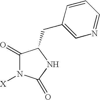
C1(=O)N([X])C(=O)NC1CC1=CN=CC=C1
